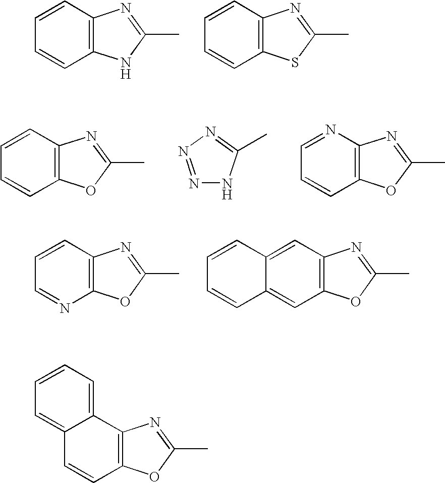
C1=CC2=C(C=C1)NC(C)=N2.C1=CC2=C(C=C1)SC(C)=N2.C1=CC2=C(C=C1)OC(C)=N2.N1=NN=C(C)N1.C1=NC2=C(C=C1)OC(C)=N2.C1=CC2=C(N=C1)OC(C)=N2.C12=CC3=C(C=C1C=CC=C2)OC(C)=N3.C12=CC=CC=C1C1=C(C=C2)OC(C)=N1
